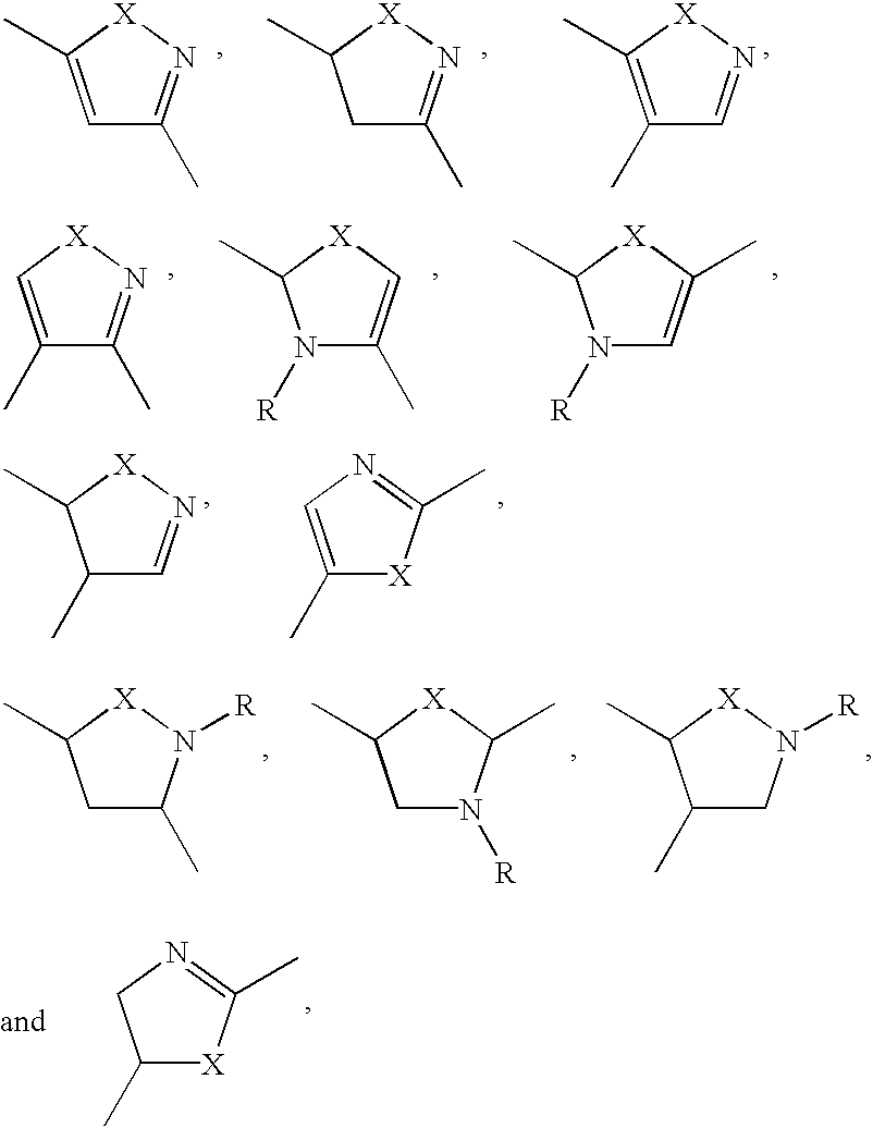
C1=C(C)[X]N=C1C.C1C(C)=N[X]C1C.C1(C)=C(C)[X]N=C1.C1(C)=C[X]N=C1C.N1([R])C(C)=C[X]C1C.N1([R])C=C(C)[X]C1C.C1(C)C=N[X]C1C.C1(C)=CN=C(C)[X]1.C1C(C)N([R])[X]C1C.C1N([R])C(C)[X]C1C.C1(C)CN([R])[X]C1C.C1(C)[X]C(C)=NC1
